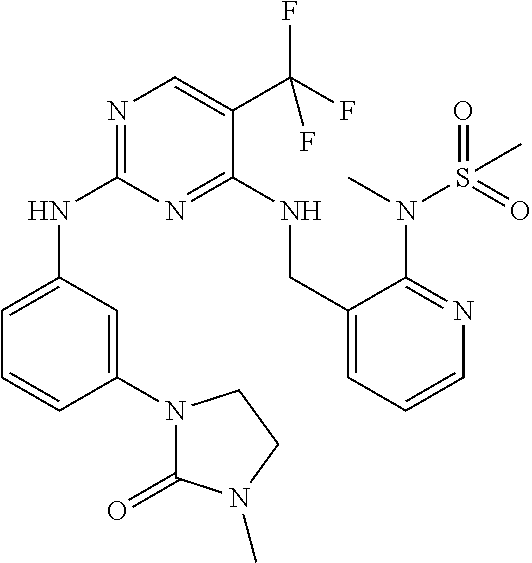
C1=C(NC2=NC=C(C(F)(F)F)C(NCC3=CC=CN=C3N(C)S(C)(=O)=O)=N2)C=C(N2C(=O)N(C)CC2)C=C1
